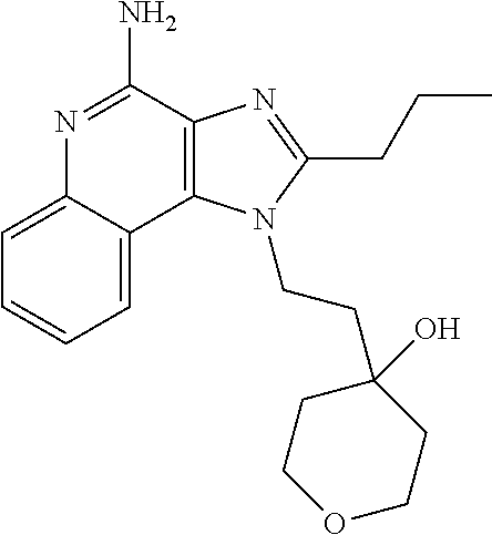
C12=C(C(N)=NC3=CC=CC=C13)N=C(CCC)N2CCC1(O)CCOCC1
